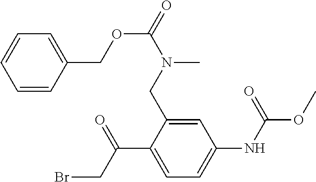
C1=CC(COC(=O)N(C)CC2=CC(NC(=O)OC)=CC=C2C(=O)CBr)=CC=C1
